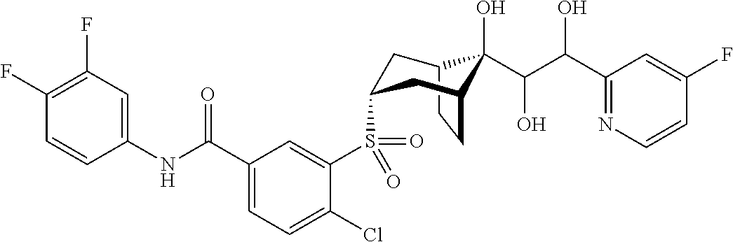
C12CCC(CC(S(C3=CC(C(NC4=CC(F)=C(F)C=C4)=O)=CC=C3Cl)(=O)=O)C1)C2(O)C(C(O)C1=NC=CC(F)=C1)O
